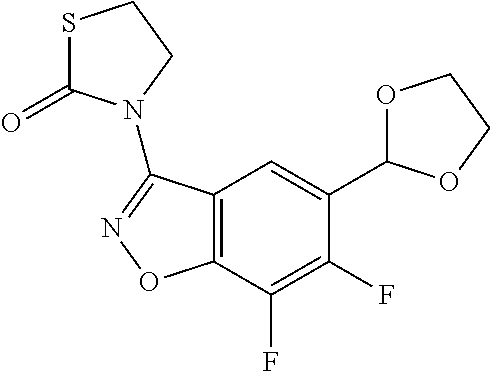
C12=C(C(F)=C(F)C(C3OCCO3)=C1)ON=C2N1CCSC1=O
